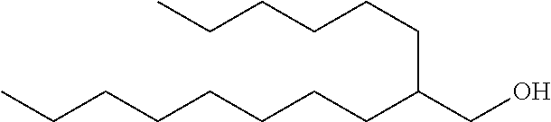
C(C(CO)CCCCCC)CCCCCCC
